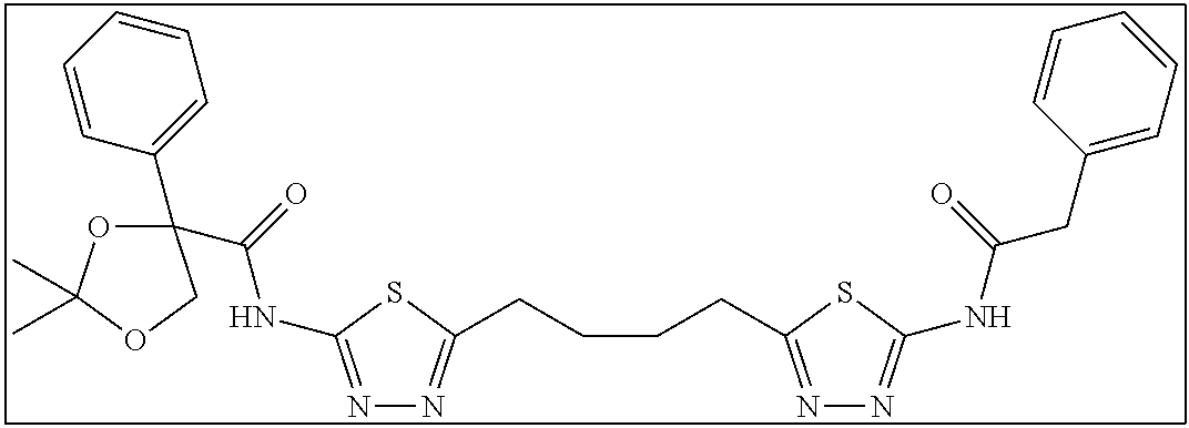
N1=C(NC(=O)C2(C3=CC=CC=C3)OC(C)(C)OC2)SC(CCCCC2=NN=C(NC(CC3=CC=CC=C3)=O)S2)=N1
